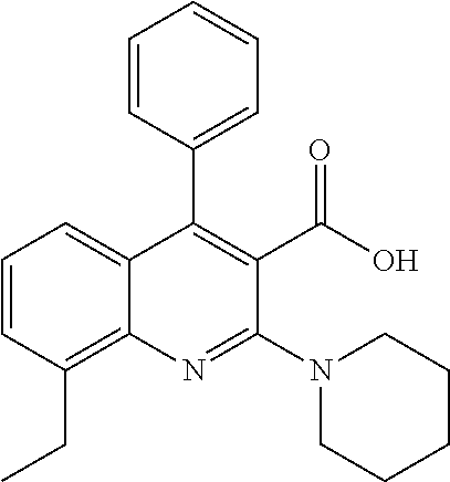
C1=CC(CC)=C2C(=C1)C(C1=CC=CC=C1)=C(C(=O)O)C(N1CCCCC1)=N2
